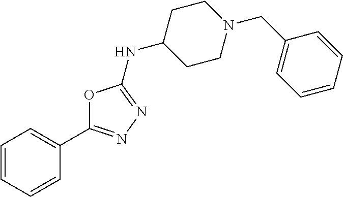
C1=CC=CC(C2=NN=C(NC3CCN(CC4=CC=CC=C4)CC3)O2)=C1
